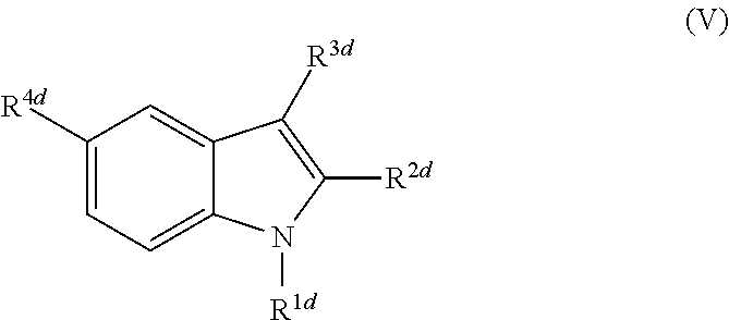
C1([R4d])=CC=C2C(=C1)C([R3d])=C([R2d])N2[R1d]
